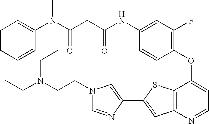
C1=CC=C(N(C(CC(NC2=CC(F)=C(OC3=CC=NC4=C3SC(C3=CN(CCN(CC)CC)C=N3)=C4)C=C2)=O)=O)C)C=C1
